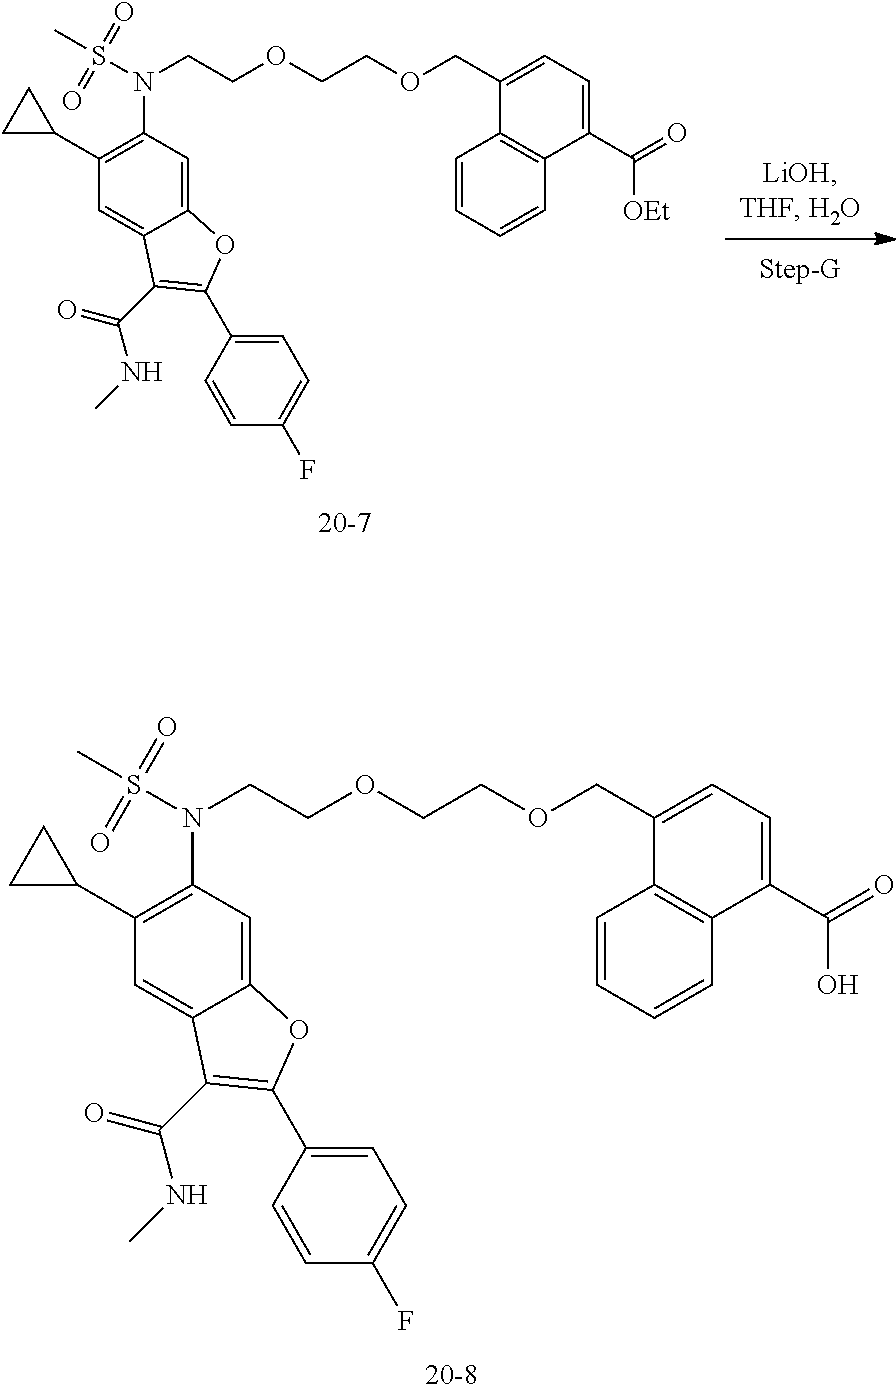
C(COCCOCC1=CC=C(C(=O)O)C2=C1C=CC=C2)N(S(C)(=O)=O)C1=C(C2CC2)C=C2C(=C1)OC(C1=CC=C(F)C=C1)=C2C(=O)NC.C(COCCOCC1=CC=C(C(=O)[OEt])C2=C1C=CC=C2)N(S(C)(=O)=O)C1=C(C2CC2)C=C2C(=C1)OC(C1=CC=C(F)C=C1)=C2C(=O)NC
